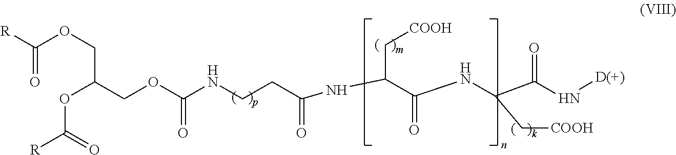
[D(+)]NC(C(NC(C(NC(CCNC(OCC(OC([R])=O)COC([R])=O)=O)=O)C[COOH])=O)C[COOH])=O
